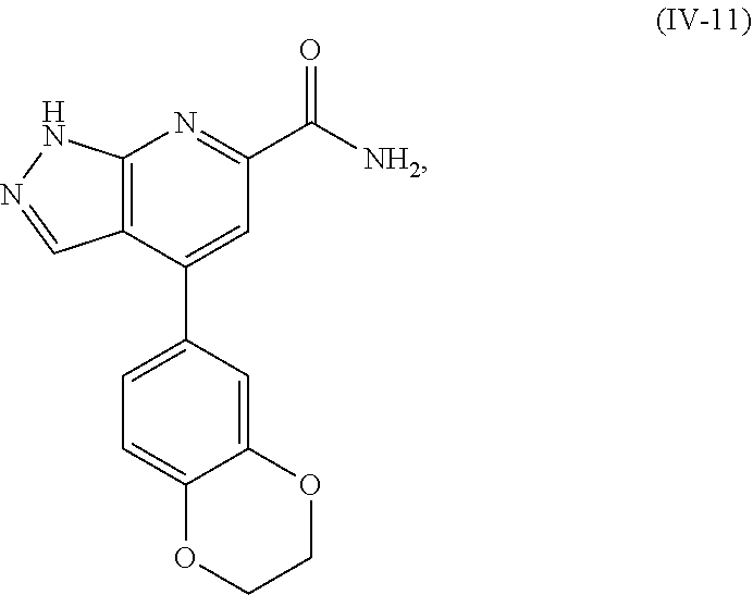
C12=C(C(C3=CC=C4C(=C3)OCCO4)=CC(C([NH2])=O)=N1)C=NN2
